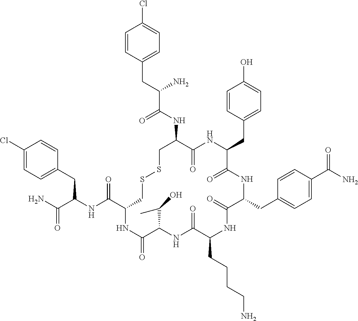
C1=CC(CC(NC(C2CSSCC(NC(C(CC3=CC=C(Cl)C=C3)N)=O)C(=O)NC(CC3=CC=C(O)C=C3)C(=O)NC(CC3=CC=C(C(N)=O)C=C3)C(=O)NC(CCCCN)C(=O)NC(C(C)O)C(=O)N2)=O)C(N)=O)=CC=C1Cl
